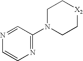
C1(N2CC[X2]CC2)=NC=CN=C1
